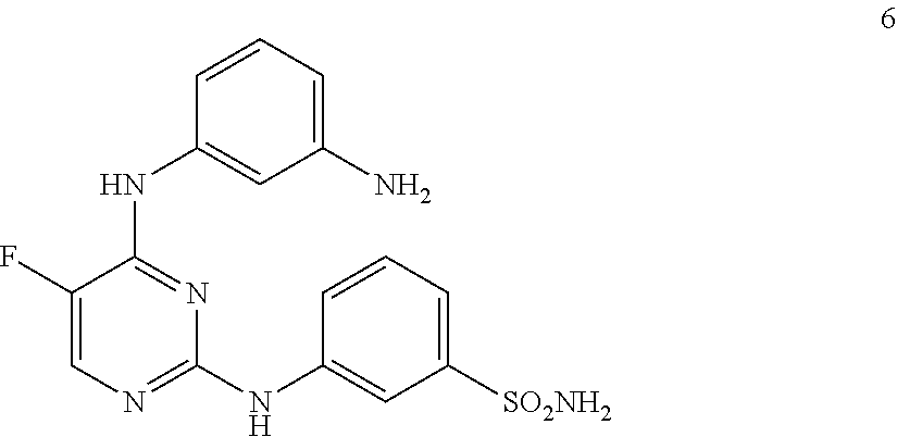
C1=CC(NC2=NC=C(F)C(NC3=CC(N)=CC=C3)=N2)=CC([SO2NH2])=C1
